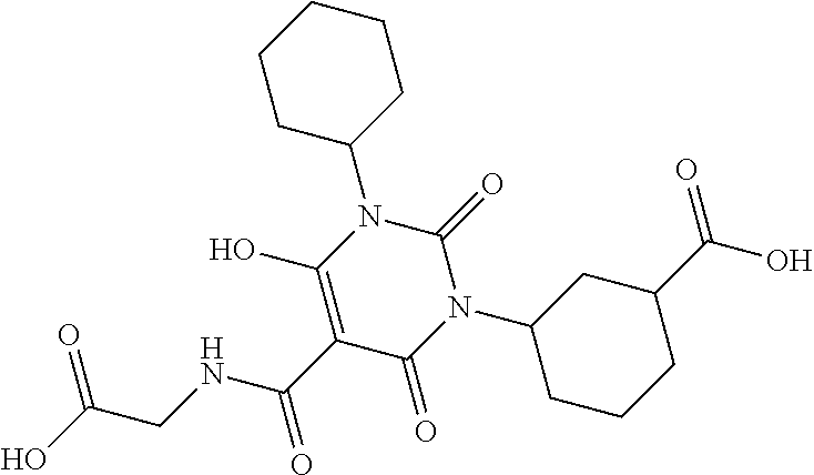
C1C(N2C(=O)N(C3CCCC(C(=O)O)C3)C(=O)C(C(=O)NCC(=O)O)=C2O)CCCC1
